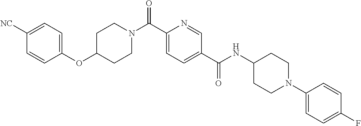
C1CN(C(C2=CC=C(C(=O)NC3CCN(C4=CC=C(F)C=C4)CC3)C=N2)=O)CCC1OC1=CC=C([NC])C=C1
